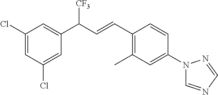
C1(C(C=CC2=C(C)C=C(N3C=NC=N3)C=C2)[CF3])=CC(Cl)=CC(Cl)=C1
